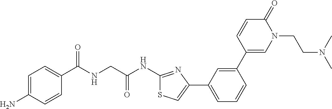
C1=C(N)C=CC(C(NCC(NC2=NC(C3=CC=CC(C4=CN(CCN(C)C)C(=O)C=C4)=C3)=CS2)=O)=O)=C1
